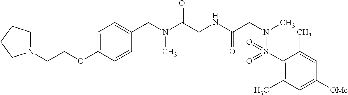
C1(S(N(CC(NCC(N(CC2=CC=C(OCCN3CCCC3)C=C2)C)=O)=O)C)(=O)=O)=C(C)C=C([OMe])C=C1C
